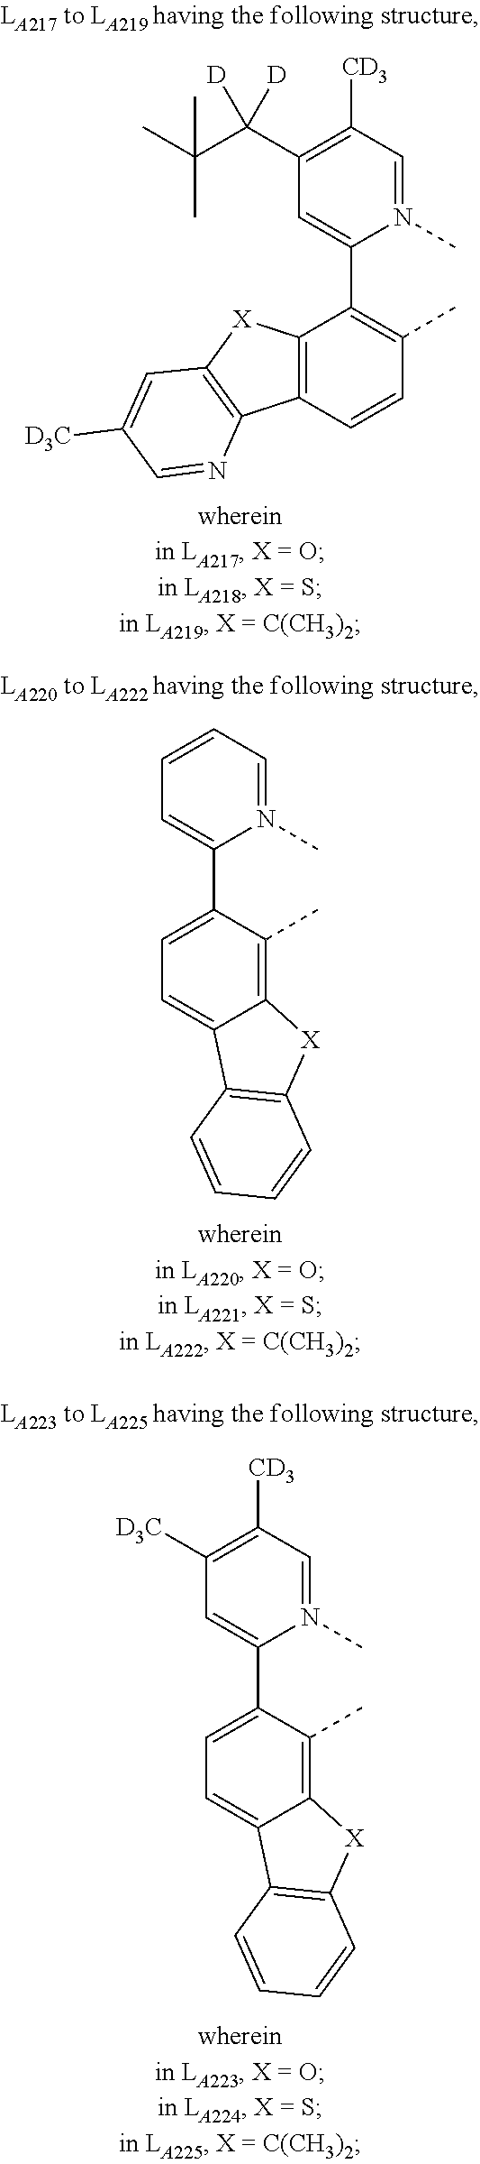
C12=C(C=CC(C)=C1C1=CC(C(C(C)(C)C)([D])[D])=C([CD3])C=N1C)C1=C([X]2)C=C([D3C])C=N1.C1=C(C2=CC=CC=N2C)C(C)=C2C(=C1)C1=C([X]2)C=CC=C1.C1=C(C2=CC([D3C])=C([CD3])C=N2C)C(C)=C2C(=C1)C1=C([X]2)C=CC=C1
